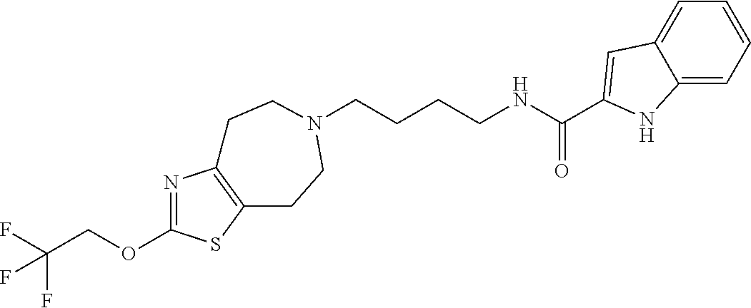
C(CCCNC(C1=CC2=CC=CC=C2N1)=O)N1CCC2=C(N=C(OCC(F)(F)F)S2)CC1
